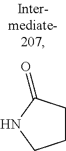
C1CC(=O)NC1
